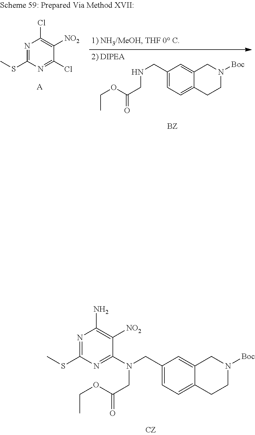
N1=C(SC)N=C(N(CC2=CC=C3C(=C2)CN([Boc])CC3)CC(OCC)=O)C([NO2])=C1N.C12=CC(CNCC(OCC)=O)=CC=C1CCN([Boc])C2.N1=C(SC)N=C(Cl)C([NO2])=C1Cl.[A]
